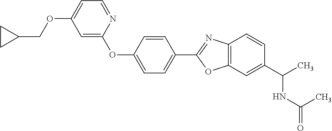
O(C1=CC=NC(OC2=CC=C(C3=NC4=C(O3)C=C(C(C)NC(=O)C)C=C4)C=C2)=C1)CC1CC1
